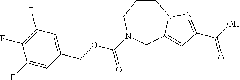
C1(COC(=O)N2CCCN3C(=CC(C(=O)O)=N3)C2)=CC(F)=C(F)C(F)=C1
